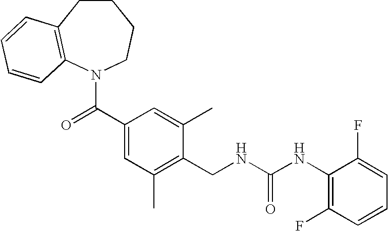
C1CC2=C(N(C(C3=CC(C)=C(CNC(NC4=C(F)C=CC=C4F)=O)C(C)=C3)=O)CC1)C=CC=C2
